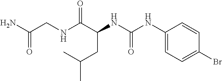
N(C(C(NC(NC1=CC=C(Br)C=C1)=O)CC(C)C)=O)CC(N)=O
